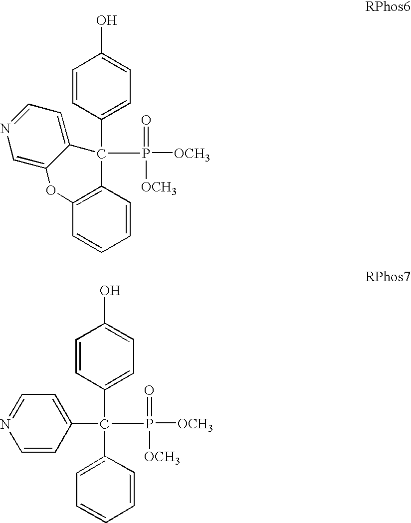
C1=CC(C2(P([OCH3])(=O)[OCH3])C3=C(C=CC=C3)OC3=CN=CC=C32)=CC=C1O.C1=CC(C(C2=CC=CC=C2)(P([OCH3])(=O)[OCH3])C2=CC=NC=C2)=CC=C1O
